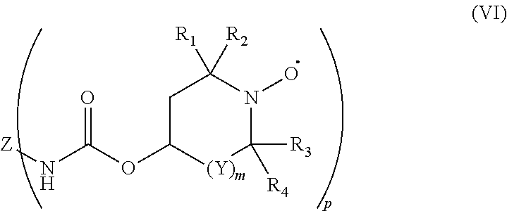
[Z]NC(OC1[(Y)m]C([R3])([R4])N(O)C([R1])([R2])C1)=O
